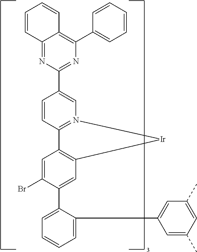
C1=CC2=NC(C3=CN4=C(C=C3)C3=C(C=C(C5=CC=CC=C5C5=CC(C)=CC(C)=C5)C(Br)=C3)[Ir]4)=NC(C3=CC=CC=C3)=C2C=C1
